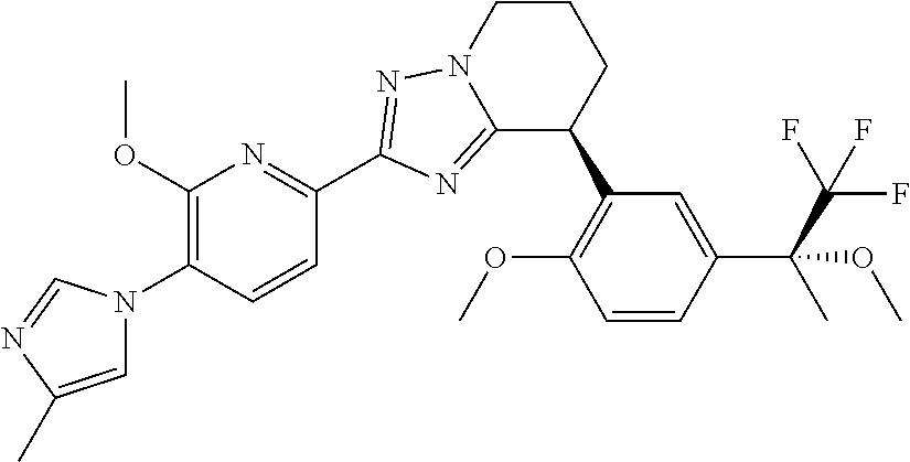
C12=NC(C3=NC(OC)=C(N4C=C(C)N=C4)C=C3)=NN1CCCC2C1=C(OC)C=CC(C(C(F)(F)F)(C)OC)=C1
